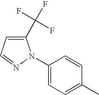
C1(C(F)(F)F)=CC=NN1C1=CC=C(C)C=C1
